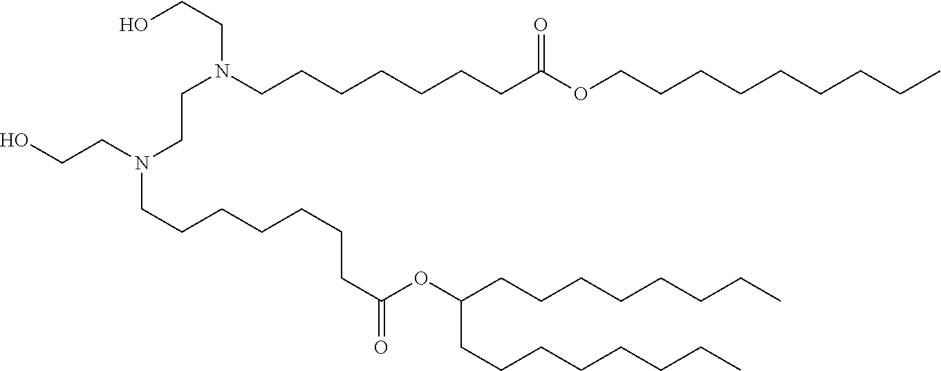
C(CC)CCCCCC(OC(CCCCCCCN(CCN(CCO)CCCCCCCC(=O)OCCCCCCCCC)CCO)=O)CCCCCCCC
